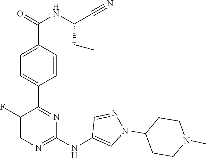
C1(C2=NC(NC3=CN(C4CCN(C)CC4)N=C3)=NC=C2F)=CC=C(C(NC(C#N)CC)=O)C=C1
